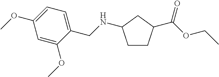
C1CC(C(OCC)=O)CC1NCC1=CC=C(OC)C=C1OC
